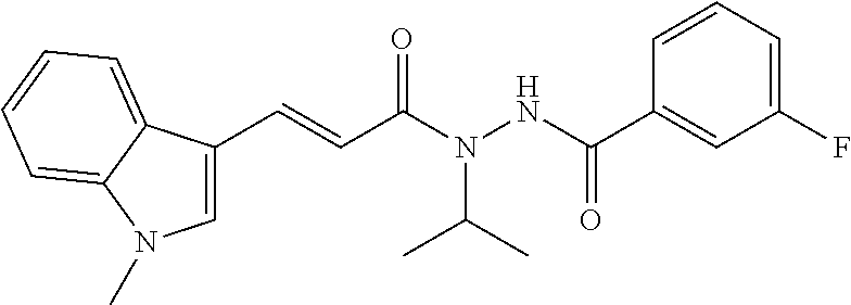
C1=C(C=CC(N(NC(C2=CC(F)=CC=C2)=O)C(C)C)=O)C2=CC=CC=C2N1C
